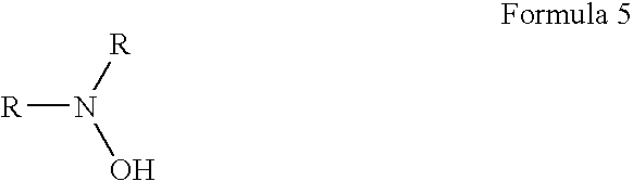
[R]N([R])O
